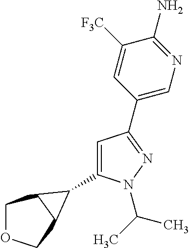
C1=C(C2C3COCC32)N(C(C)C)N=C1C1=CN=C(N)C([F3C])=C1
